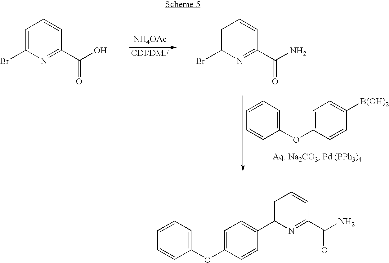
C1=C(Br)N=C(C(O)=O)C=C1.C1=C(Br)N=C(C(N)=O)C=C1.C1=CC=C(OC2=CC=C([B(OH)2])C=C2)C=C1.[NH4OAc].C1=CC(OC2=CC=C(C3=CC=CC(C(N)=O)=N3)C=C2)=CC=C1
